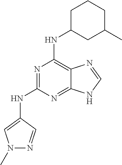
C1C(NC2=C3C(=NC(NC4=CN(C)N=C4)=N2)NC=N3)CC(C)CC1
